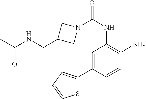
N1(C(NC2=C(N)C=CC(C3=CC=CS3)=C2)=O)CC(CNC(C)=O)C1
